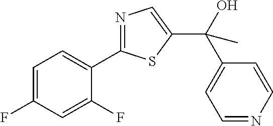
C1=C(F)C=C(F)C(C2=NC=C(C(O)(C3=CC=NC=C3)C)S2)=C1
